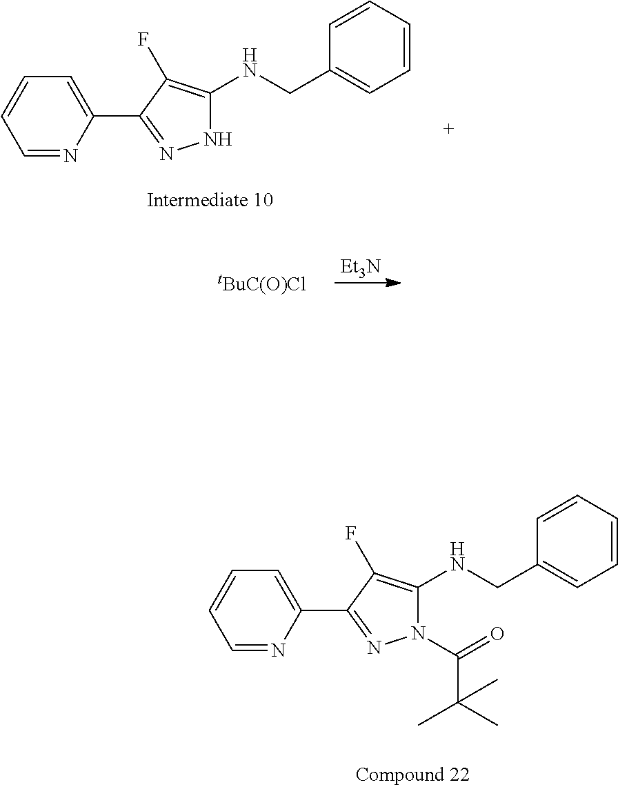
C1=NC(C2=NN(C(C(C)(C)C)=O)C(NCC3=CC=CC=C3)=C2F)=CC=C1.C1=NC(C2=NNC(NCC3=CC=CC=C3)=C2F)=CC=C1.[Et3N].[tBuC(O)Cl]
